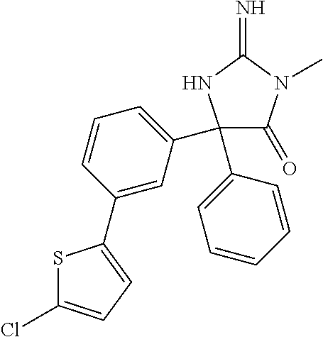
N1C(=N)N(C)C(=O)C1(C1=CC=CC(C2=CC=C(Cl)S2)=C1)C1=CC=CC=C1
